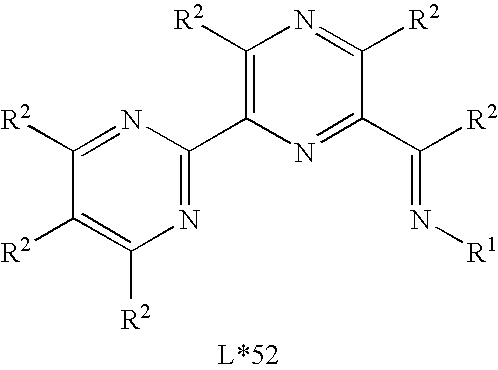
C1([R2])=C(C2=NC([R2])=C([R2])C([R2])=N2)N=C(C([R2])=N[R1])C([R2])=N1
